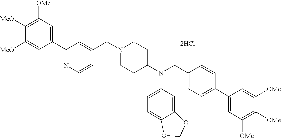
[2HCl].C1(C2=NC=CC(CN3CCC(N(CC4=CC=C(C5=CC([OMe])=C([OMe])C([OMe])=C5)C=C4)C4=CC=C5C(=C4)OCO5)CC3)=C2)=CC([OMe])=C([MeO])C([MeO])=C1
